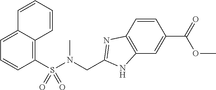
C1(S(N(CC2=NC3=C(N2)C=C(C(=O)OC)C=C3)C)(=O)=O)=C2C(=CC=C1)C=CC=C2
